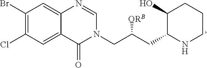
C1(Br)=C(Cl)C=C2C(=C1)N=CN(CC(CC1NCCCC1O)[ORB])C2=O
